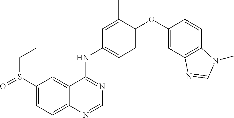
C1(S(=O)CC)=CC=C2C(=C1)C(NC1=CC=C(OC3=CC4=C(C=C3)N(C)C=N4)C(C)=C1)=NC=N2
